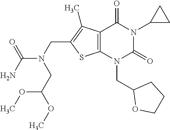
C12=C(N(CC3OCCC3)C(=O)N(C3CC3)C1=O)SC(CN(C(N)=O)CC(OC)OC)=C2C
